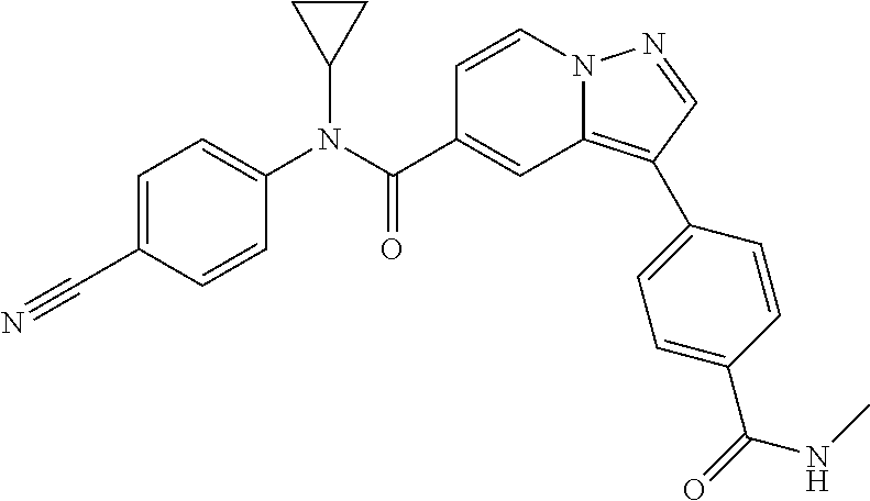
C1=CN2C(=C(C3=CC=C(C(=O)NC)C=C3)C=N2)C=C1C(N(C1=CC=C(C#N)C=C1)C1CC1)=O
